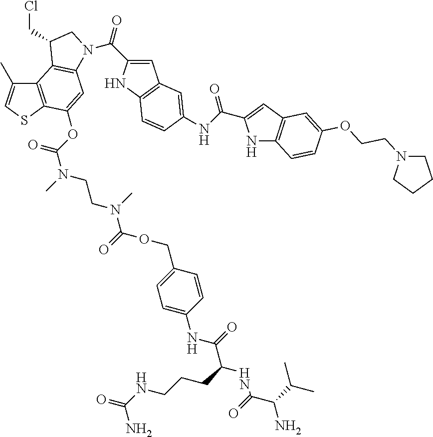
C12=C(SC=C1C)C(OC(N(C)CCN(C(=O)OCC1=CC=C(NC(=O)C(NC(=O)C(N)C(C)C)CCCNC(=O)N)C=C1)C)=O)=CC1=C2C(CCl)CN1C(C1=CC2=C(N1)C=CC(NC(=O)C1=CC3=C(N1)C=CC(OCCN1CCCC1)=C3)=C2)=O
